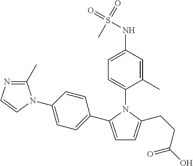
C1=C(NS(=O)(=O)C)C=C(C)C(N2C(C3=CC=C(N4C(C)=NC=C4)C=C3)=CC=C2CCC(O)=O)=C1
